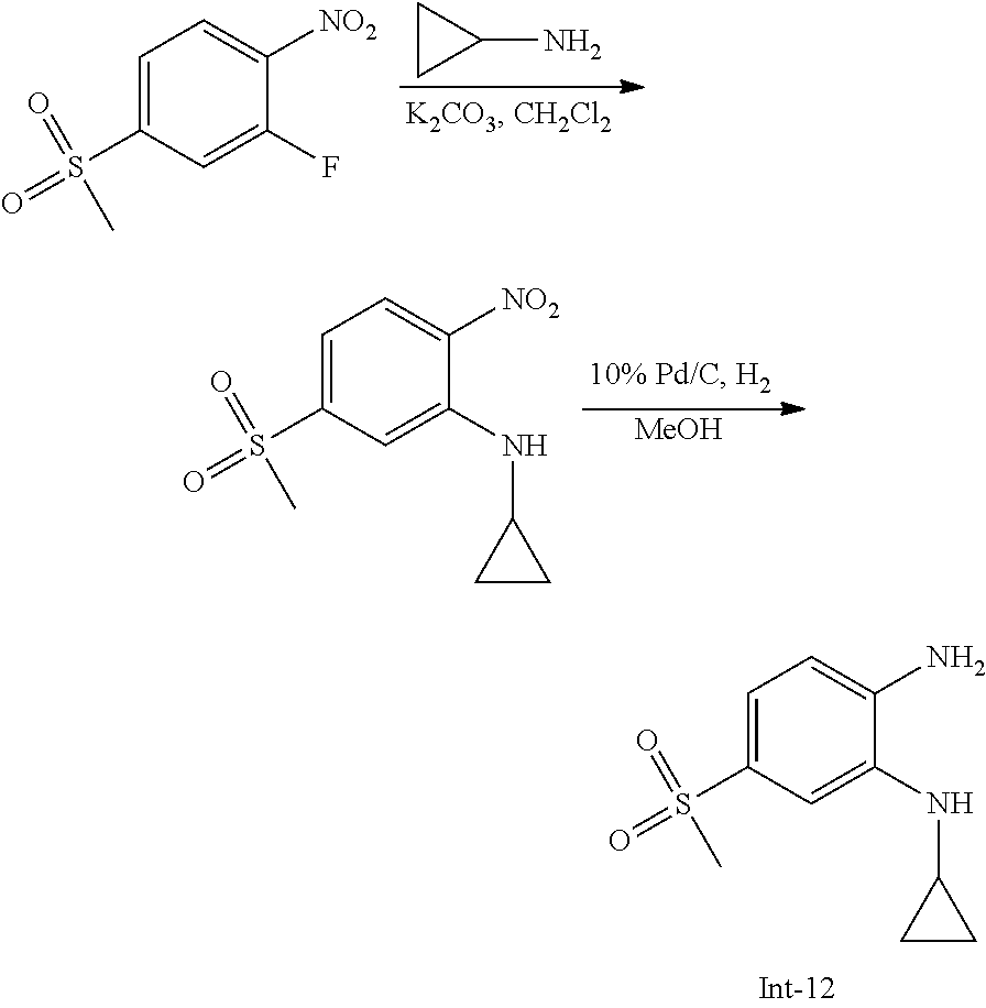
[MeOH].C1=C(S(=O)(=O)C)C=C(NC2CC2)C([NO2])=C1.C1=C(S(=O)(=O)C)C=C(F)C([NO2])=C1.C1(N)CC1.C1=C(S(=O)(=O)C)C=C(NC2CC2)C(N)=C1
